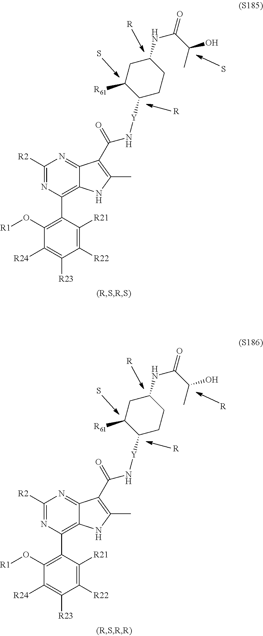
[R].S.C1(O[R1])=C(C2=C3C(=NC([R2])=N2)C(C(N[Y]C2CCC(NC(C(C)O)=O)CC2[R61])=O)=C(C)N3)C([R21])=C([R22])C([R23])=C1[R24].S.[R].[R].[R].C1(O[R1])=C(C2=C3C(=NC([R2])=N2)C(C(N[Y]C2CCC(NC(C(C)O)=O)CC2[R61])=O)=C(C)N3)C([R21])=C([R22])C([R23])=C1[R24].S.[R]
